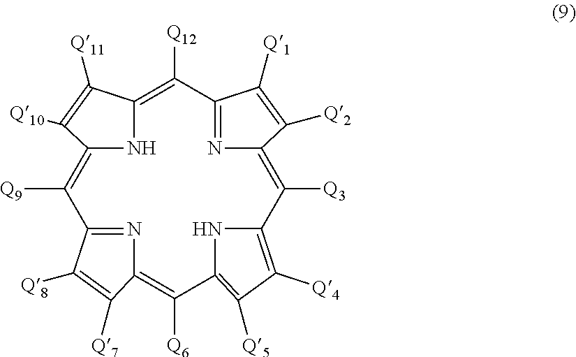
N1C2=C([Q12])C3=NC(=C([Q3])C4=C([Q4])C([Q5])=C(N4)C([Q6])=C4N=C(C([Q9])=C1C([Q10])=C2[Q11])C([Q8])=C4[Q7])C([Q2])=C3[Q1]
